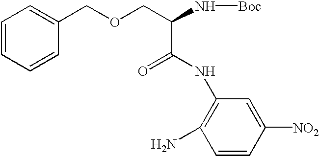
C1=CC=CC(COCC(N[Boc])C(=O)NC2=C(N)C=CC([NO2])=C2)=C1
